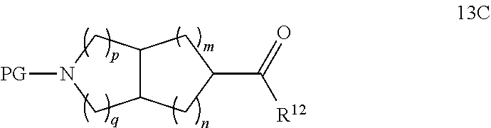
C12C(CN([PG])C1)CC(C(=O)[R12])C2
